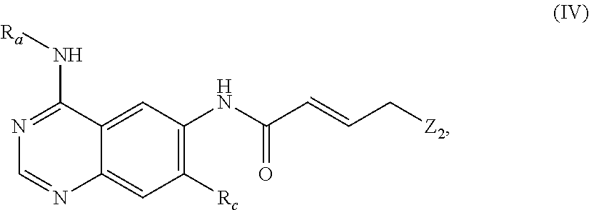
C1=C2C(=CC([Rc])=C1NC(C=CC[Z2])=O)N=CN=C2N[Ra]
